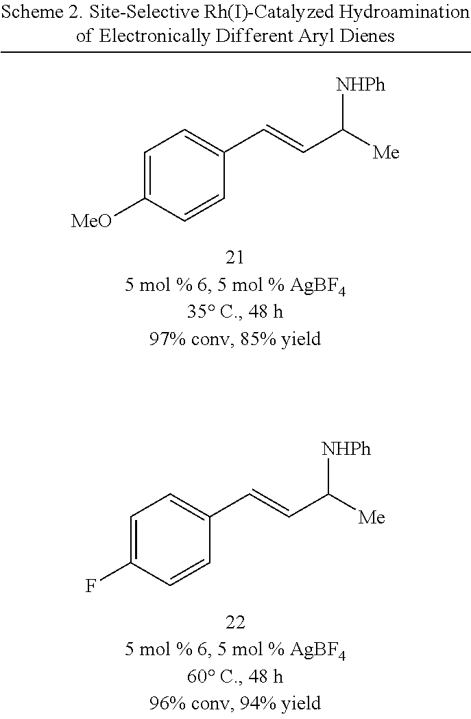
C1=C(F)C=CC(C=CC([Me])[NHPh])=C1.C1=C([MeO])C=CC(C=CC([Me])[NHPh])=C1
